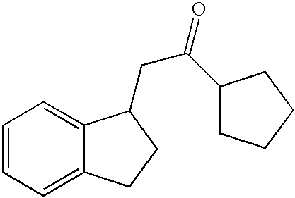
C1=CC=C2C(=C1)C(CC(=O)C1CCCC1)CC2
